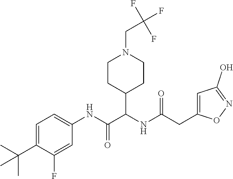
C1=C(C(C)(C)C)C(F)=CC(NC(C(NC(=O)CC2=CC(O)=NO2)C2CCN(CC(F)(F)F)CC2)=O)=C1
